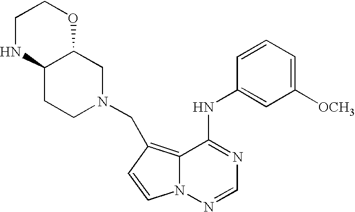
C1([OCH3])=CC=CC(NC2=NC=NN3C2=C(CN2CC4C(CC2)NCCO4)C=C3)=C1
